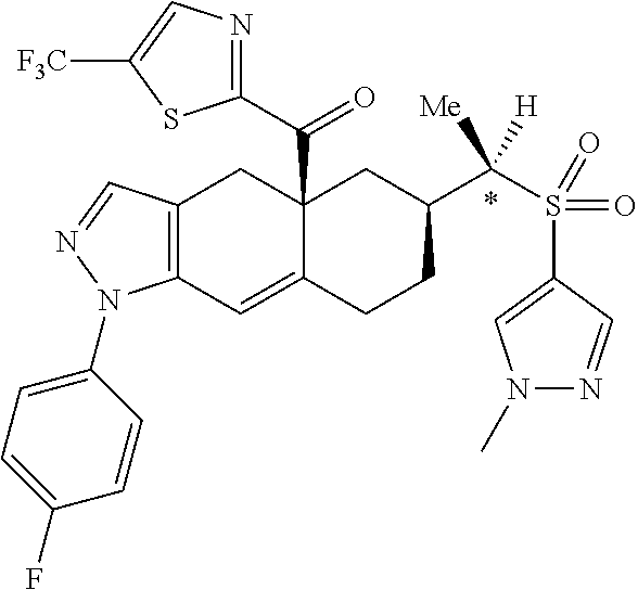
C12(C(C3=NC=C([F3C])S3)=O)C(=CC3=C(C1)C=NN3C1=CC=C(F)C=C1)CCC(C(S(C1=CN(C)N=C1)(=O)=O)([Me])[H])C2
